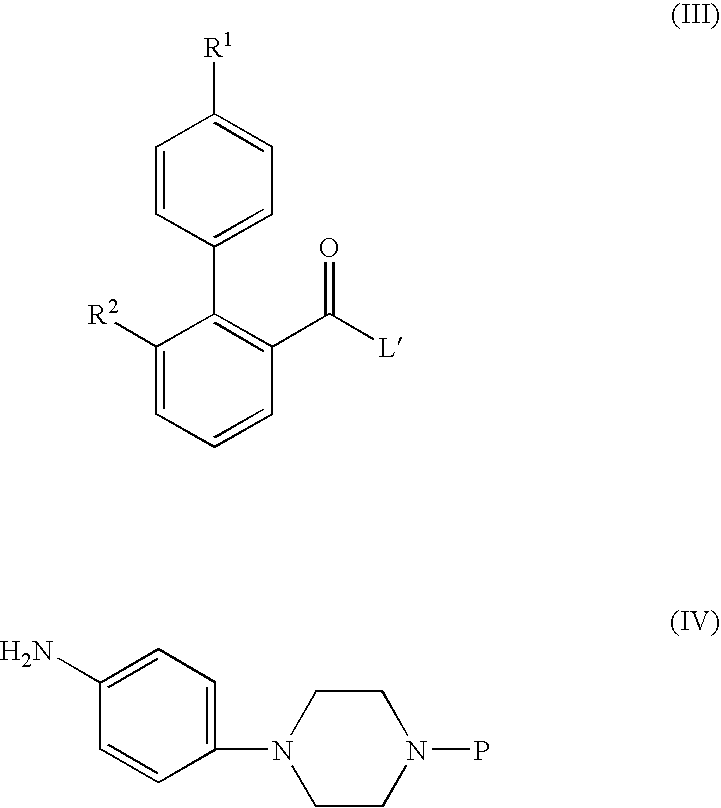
C1=CC(C2=C(C([L])=O)C=CC=C2[R2])=CC=C1[R1].C1(N2CCN(P)CC2)=CC=C(N)C=C1
